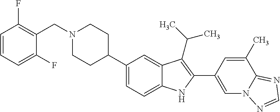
C1(C2CCN(CC3=C(F)C=CC=C3F)CC2)=CC=C2C(=C1)C(C(C)C)=C(C1=CN3C(=NC=N3)C(C)=C1)N2
